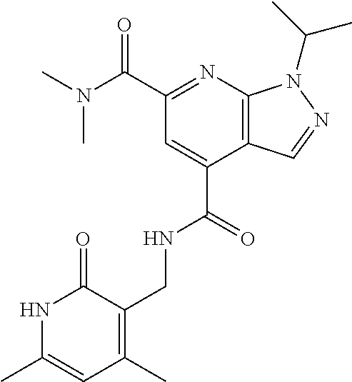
C(C1=CC(C(N(C)C)=O)=NC2=C1C=NN2C(C)C)(=O)NCC1=C(C)C=C(C)NC1=O
